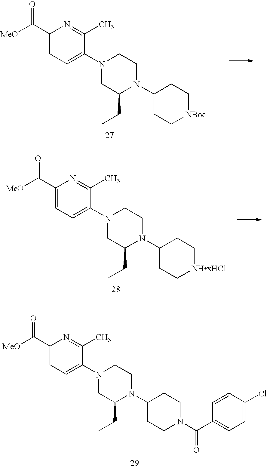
C1(C([MeO])=O)=CC=C(N2CC(CC)N(C3CC[NBoc]CC3)CC2)C(C)=N1.C1(C([MeO])=O)=CC=C(N2CC(CC)N(C3CCN(C(C4=CC=C(Cl)C=C4)=O)CC3)CC2)C(C)=N1.C1(C([MeO])=O)=CC=C(N2CC(CC)N(C3CC[NHxHCl]CC3)CC2)C(C)=N1
